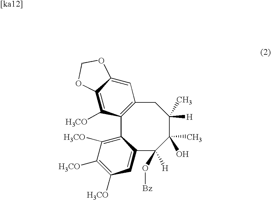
C12=C(CC([H])(C)C(O)(C)C(O[Bz])([H])C3=CC([H3CO])=C([H3CO])C([H3CO])=C13)C=C1C(=C2[H3CO])OCO1
